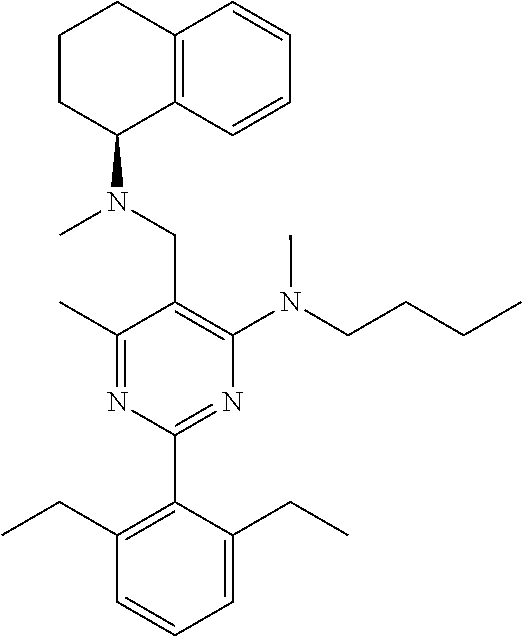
C1(C)=NC(C2=C(CC)C=CC=C2CC)=NC(N(CCCC)C)=C1CN(C)C1C2=C(CCC1)C=CC=C2
